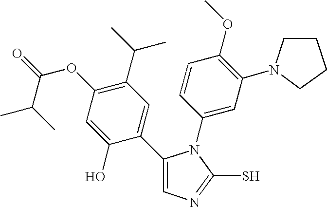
C1(C2=CC(C(C)C)=C(OC(=O)C(C)C)C=C2O)=CN=C(S)N1C1=CC(N2CCCC2)=C(OC)C=C1
